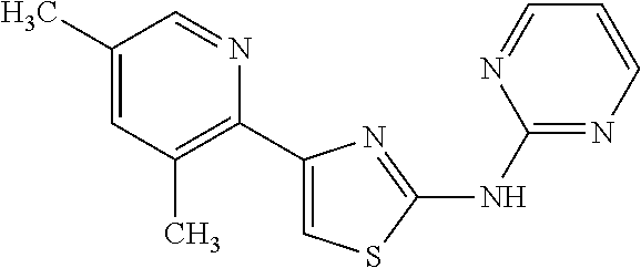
C1(C2=C(C)C=C(C)C=N2)=CSC(NC2=NC=CC=N2)=N1
